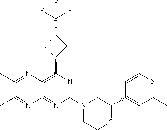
C1(C2=CC(C)=NC=C2)OCCN(C2=NC(C3CC(C(F)(F)F)C3)=C3C(=N2)N=C(C)C(C)=N3)C1
